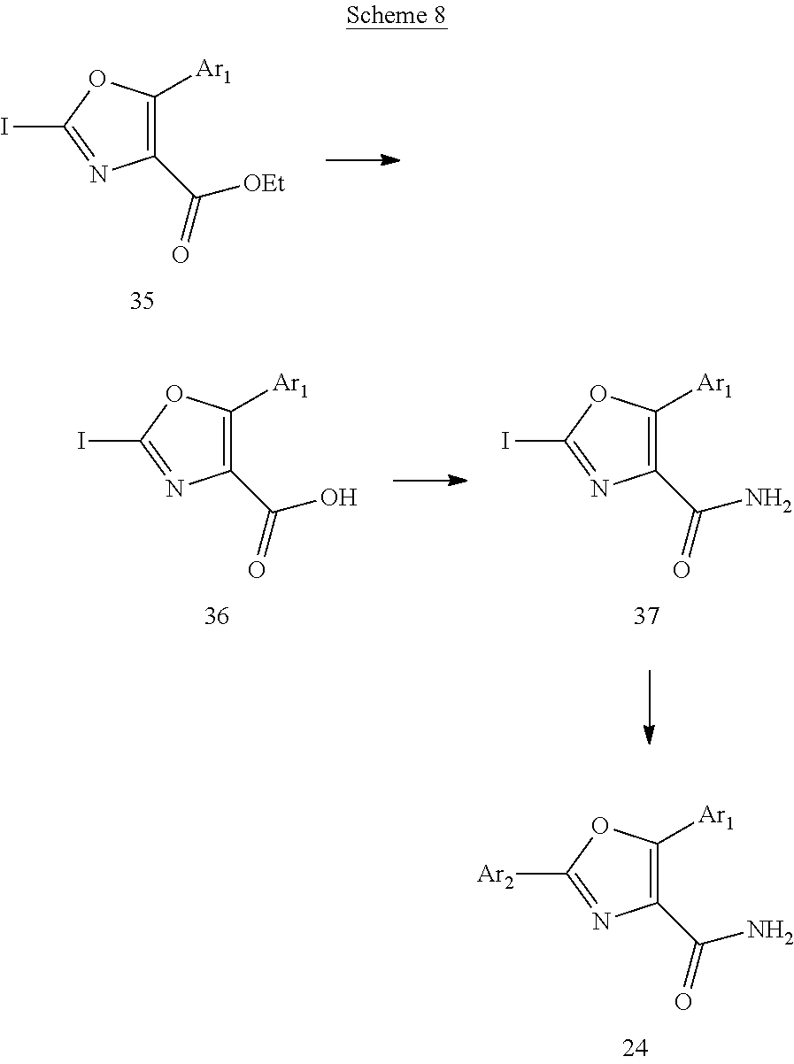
C1(C(=O)N)=C([Ar1])OC(I)=N1.C1(C(=O)O)=C([Ar1])OC(I)=N1.C1(C(=O)N)=C([Ar1])OC([Ar2])=N1.C1(C(=O)[OEt])=C([Ar1])OC(I)=N1
